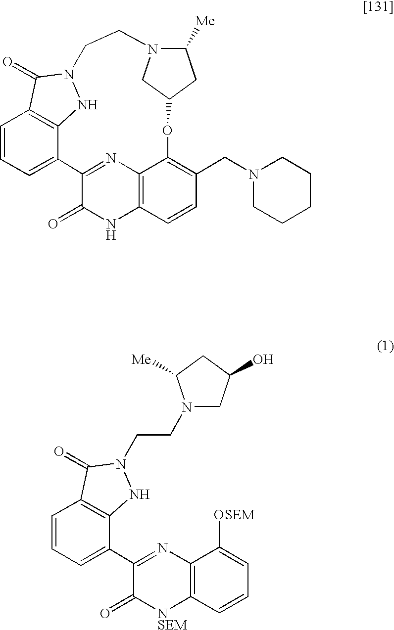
C1=CC=C2C3=C1C(=O)N(N3)CCN1C([Me])CC(OC3=C(CN4CCCCC4)C=CC4=C3N=C2C(=O)N4)C1.C1=CC=C(C2=NC3=C([NSEM]C2=O)C=CC=C3[OSEM])C2=C1C(=O)N(CCN1CC(O)CC1[Me])N2
